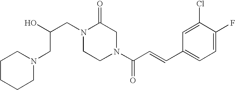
N1(CC(O)CN2CCCCC2)CCN(C(C=CC2=CC=C(F)C(Cl)=C2)=O)CC1=O
